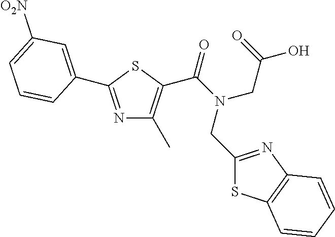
N1=C(C2=CC([O2N])=CC=C2)SC(C(N(CC2=NC3=C(S2)C=CC=C3)CC(=O)O)=O)=C1C
